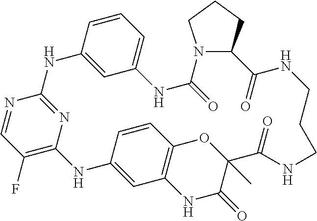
C1(F)=C2N=C(N=C1)NC1=CC(=CC=C1)NC(=O)N1C(CCC1)C(=O)NCCCNC(=O)C1(C)C(=O)NC3=C(C=CC(=C3)N2)O1
